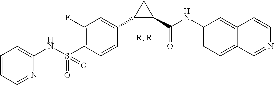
C1(NS(C2=C(F)C=C(C3C(C(NC4=CC=C5C(=C4)C=CN=C5)=O)C3)C=C2)(=O)=O)=CC=CC=N1
